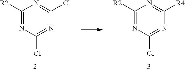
C1([R2])=NC(Cl)=NC(Cl)=N1.C1([R2])=NC(Cl)=NC([R4])=N1
